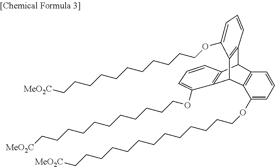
C12C3=C(C(C4=C1C=CC=C4OCCCCCCCCCCCCC[MeO2C])C1=C2C=CC=C1OCCCCCCCCCCC[MeO2C])C(OCCCCCCCCCCC[MeO2C])=CC=C3
